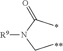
CCN(C(C)=O)[R9]
